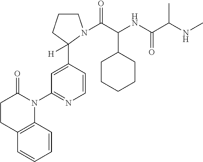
C1=CC(C2([H])CCCN2C(C(NC(C(NC)C)=O)C2CCCCC2)=O)=CC(N2C(=O)CCC3=C2C=CC=C3)=N1
